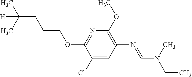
N1=C(OCCCC([H])(C)C)C(Cl)=CC(N=CN(C)CC)=C1OC
